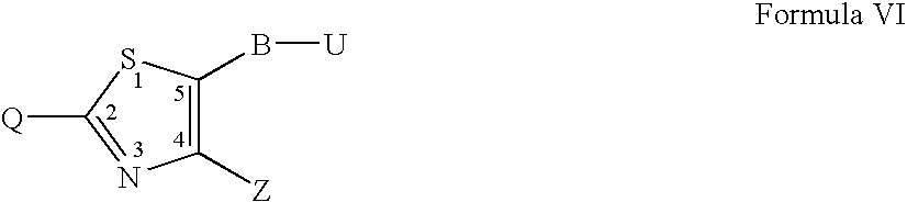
C1([Z])=C(B[U])SC([Q])=N1
